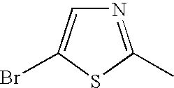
N1=C(C)SC(Br)=C1
